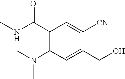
N(C1=C(C(NC)=O)C=C([CN])C(CO)=C1)(C)C
